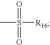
O=S(=O)([R16])C
